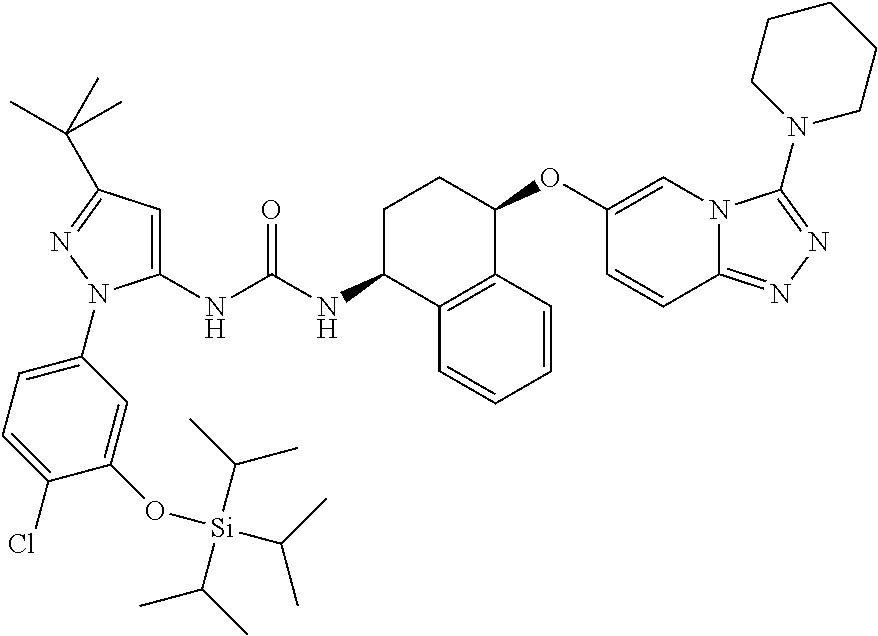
C1(NC(NC2CCC(OC3=CN4C(=NN=C4N4CCCCC4)C=C3)C3=C2C=CC=C3)=O)=CC(C(C)(C)C)=NN1C1=CC=C(Cl)C(O[Si](C(C)C)(C(C)C)C(C)C)=C1
